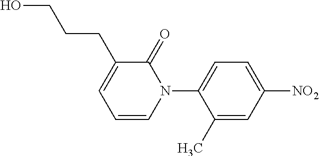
C1=C(C)C(N2C(=O)C(CCCO)=CC=C2)=CC=C1[NO2]
